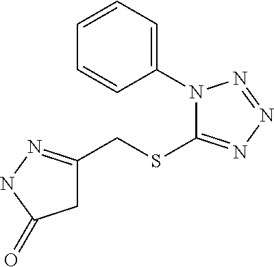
C1C(CSC2=NN=NN2C2=CC=CC=C2)=NNC1=O
